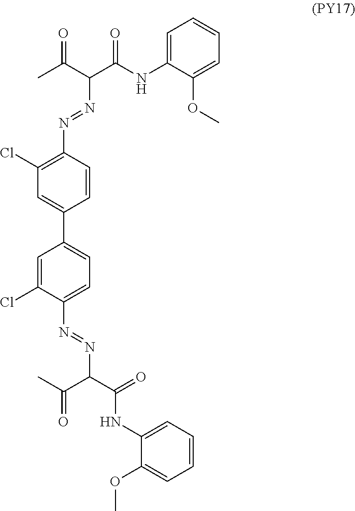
C1=C(NC(=O)C(C(C)=O)N=NC2=C(Cl)C=C(C3=CC=C(N=NC(C(C)=O)C(=O)NC4=CC=CC=C4OC)C(Cl)=C3)C=C2)C(OC)=CC=C1
